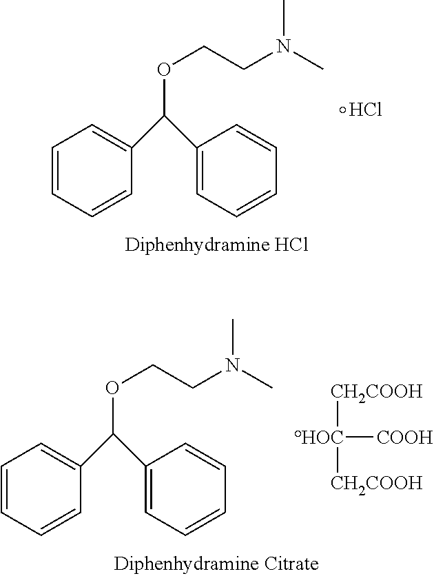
Cl.C1=CC=CC(C(OCCN(C)C)C2=CC=CC=C2)=C1.C1=CC=CC(C(OCCN(C)C)C2=CC=CC=C2)=C1.[HOC]([CH2COOH])([CH2COOH])[COOH]
